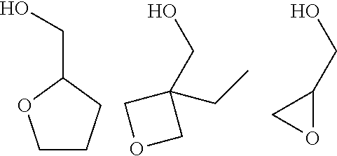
C1CCC(CO)O1.O1CC(CO)(CC)C1.C1(CO)CO1
